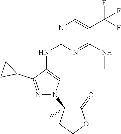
N1=C(NC2=CN(C3(C)C(=O)OCC3)N=C2C2CC2)N=C(NC)C(C(F)(F)F)=C1
